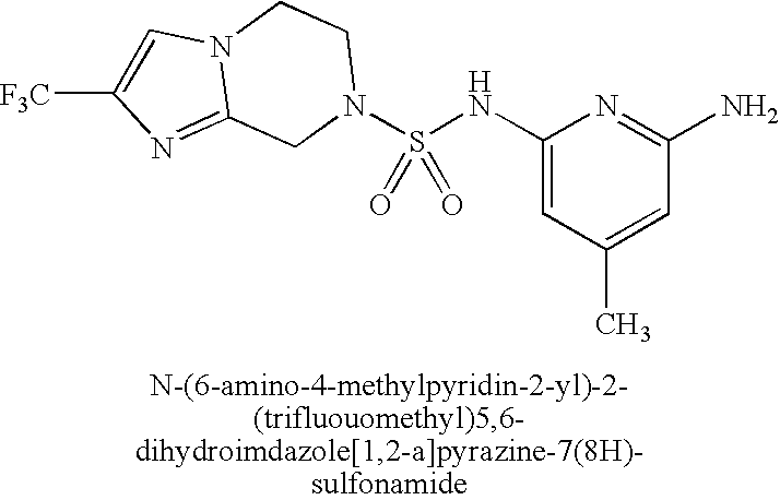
C1([F3C])=CN2C(=N1)CN(S(NC1=CC(C)=CC(N)=N1)(=O)=O)CC2
